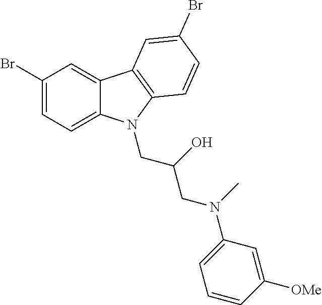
C1(Br)=CC=C2C(=C1)C1=C(C=CC(Br)=C1)N2CC(O)CN(C)C1=CC=CC([OMe])=C1
